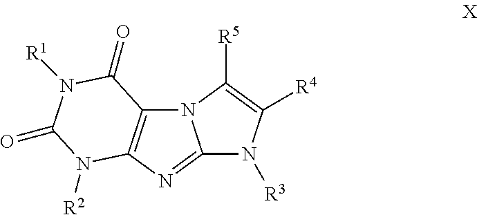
C12=NC3=C(N1C([R5])=C([R4])N2[R3])C(=O)N([R1])C(=O)N3[R2]
